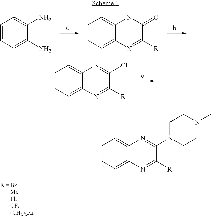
C1=CC=C(N)C(N)=C1.C1=CC=C2C(=C1)NC(=O)C([R])=N2.C1=CC=C2C(=C1)N=C(Cl)C([R])=N2.C1=CC=C2C(=C1)N=C(N1CCN(C)CC1)C([R])=N2
